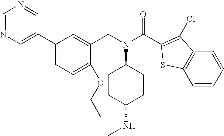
C1=NC=C(C2=CC=C(OCC)C(CN(C3CCC(NC)CC3)C(C3=C(Cl)C4=C(S3)C=CC=C4)=O)=C2)C=N1
